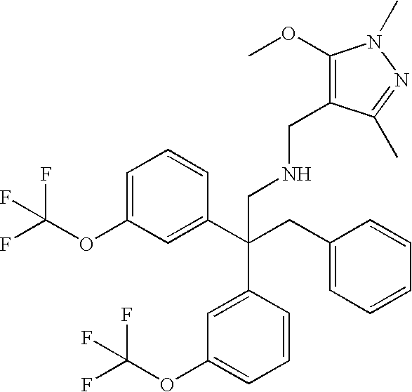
C1=C(OC(F)(F)F)C=C(C(CC2=CC=CC=C2)(C2=CC(OC(F)(F)F)=CC=C2)CNCC2=C(OC)N(C)N=C2C)C=C1
